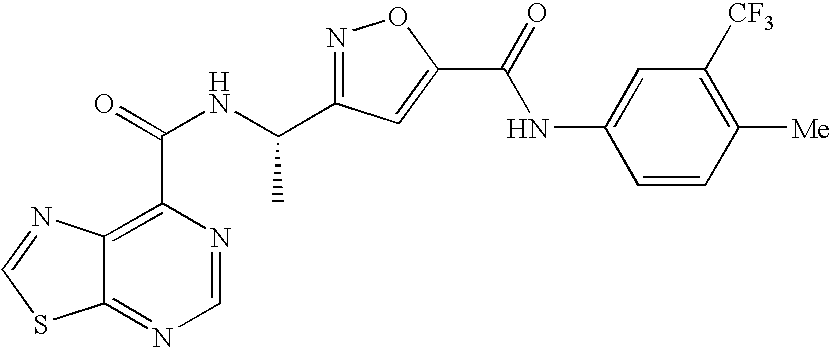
C12=NC=NC(C(=O)NC(C3=NOC(C(=O)NC4=CC([CF3])=C([Me])C=C4)=C3)C)=C1N=CS2
